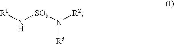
[R1]N[SOb]N([R2])[R3]
